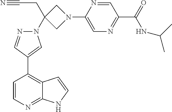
N1=CC(C(=O)NC(C)C)=NC=C1N1CC(CC#N)(N2N=CC(C3=C4C(=NC=C3)NC=C4)=C2)C1
